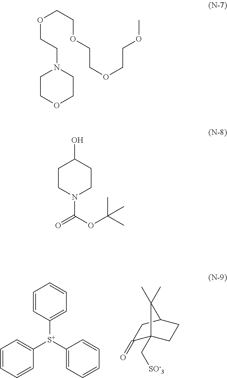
C1=CC([S+](C2=CC=CC=C2)C2=CC=CC=C2)=CC=C1.C1(=O)C2(C[SO-3])CCC(C1)C2(C)C.C1COCCN1CCOCCOCCOCCOC.C1CN(C(OC(C)(C)C)=O)CCC1O
